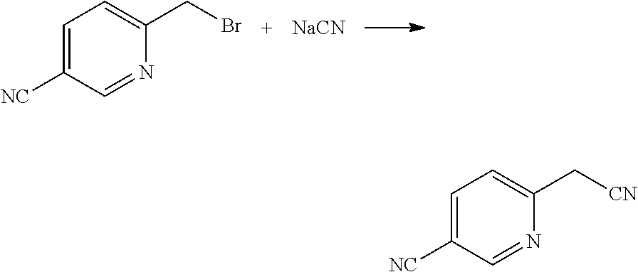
C1=C([NC])C=NC(CBr)=C1.[NaCN].C1=C([NC])C=NC(C[CN])=C1
